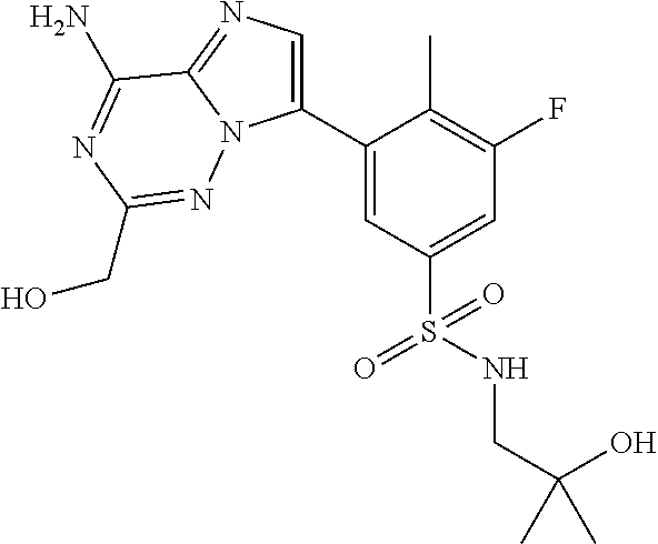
C1(C2=CN=C3N2N=C(CO)N=C3N)=CC(S(=O)(=O)NCC(O)(C)C)=CC(F)=C1C
